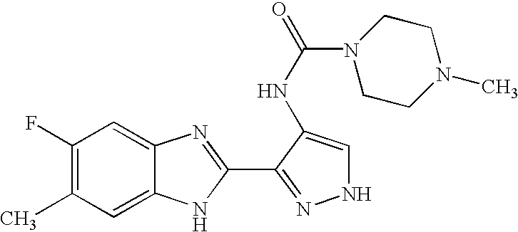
C1(F)=C(C)C=C2C(=C1)N=C(C1=NNC=C1NC(N1CCN(C)CC1)=O)N2
